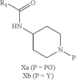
C1C(NC(=O)[R1])CCN(P)C1
